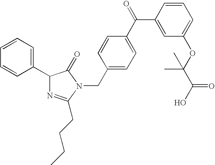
C1(C2=CC=CC=C2)N=C(CCCC)N(CC2=CC=C(C(C3=CC(OC(C)(C(O)=O)C)=CC=C3)=O)C=C2)C1=O
